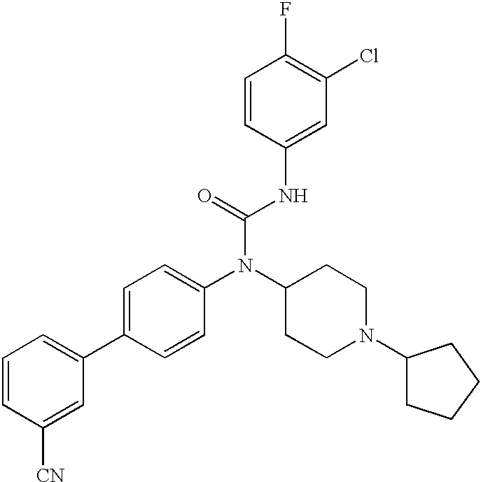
C1=CC([CN])=CC(C2=CC=C(N(C3CCN(C4CCCC4)CC3)C(=O)NC3=CC(Cl)=C(F)C=C3)C=C2)=C1
